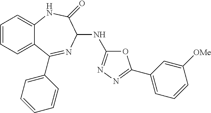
C1=CC=C2C(=C1)NC(=O)C(NC1=NN=C(C3=CC=CC([OMe])=C3)O1)N=C2C1=CC=CC=C1
